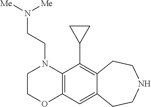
N1(CCN([Me])[Me])C2=C(OCC1)C=C1C(=C2C2CC2)CCNCC1
